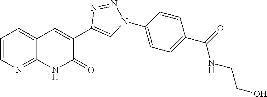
C1=CC=C2C(=N1)NC(=O)C(C1=CN(C3=CC=C(C(NCCO)=O)C=C3)N=N1)=C2
